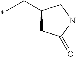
C1(CC)CC(=O)NC1
